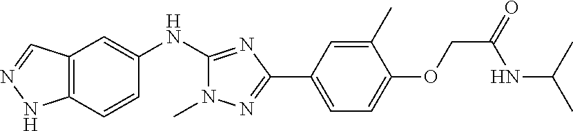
C12=C(C=CC(NC3=NC(C4=CC=C(OCC(NC(C)C)=O)C(C)=C4)=NN3C)=C1)NN=C2
